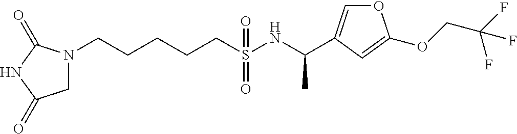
N1(CCCCCS(NC(C)C2=COC(OCC(F)(F)F)=C2)(=O)=O)CC(=O)NC1=O
